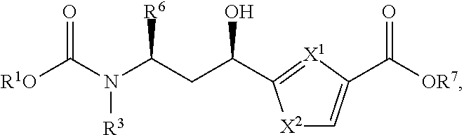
O=C(N(C(CC(O)C1=[X1]C(C([OR7])=O)=C[X2]1)[R6])[R3])[R1O]
